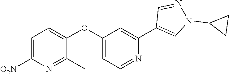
C1=C([O2N])N=C(C)C(OC2=CC=NC(C3=CN(C4CC4)N=C3)=C2)=C1
